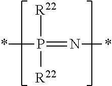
*P(=N*)([R22])[R22]
